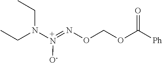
N([+N](=NOCOC([Ph])=O)[O-])(CC)CC
